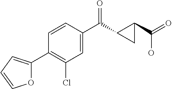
C1(Cl)=C(C2=CC=CO2)C=CC(C(=O)C2C(C(O)=O)C2)=C1
